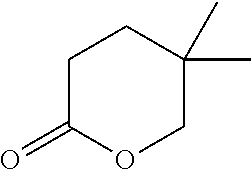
C1C(=O)OCC(C)(C)C1
